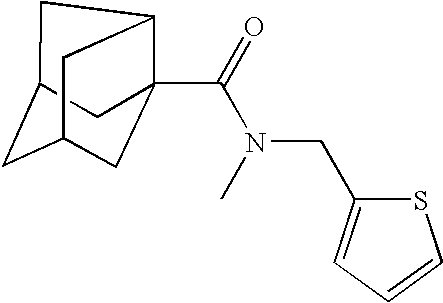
C1C2CC3CC(C(N(CC4=CC=CS4)C)=O)(C1C3)C2
